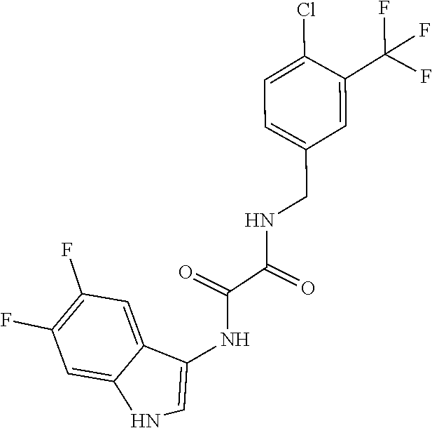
C1=C(CNC(C(=O)NC2=CNC3=CC(F)=C(F)C=C32)=O)C=C(C(F)(F)F)C(Cl)=C1
